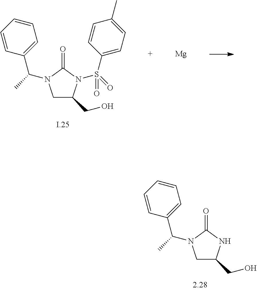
C1C(CO)NC(=O)N1C(C)C1=CC=CC=C1.C1C(CO)N(S(=O)(C2=CC=C(C)C=C2)=O)C(=O)N1C(C)C1=CC=CC=C1.[Mg]
